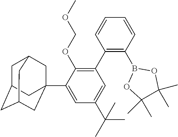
C1C2CC3CC(C4=CC(C(C)(C)C)=CC(C5=C(B6OC(C)(C)C(C)(C)O6)C=CC=C5)=C4OCOC)(CC1C3)C2
